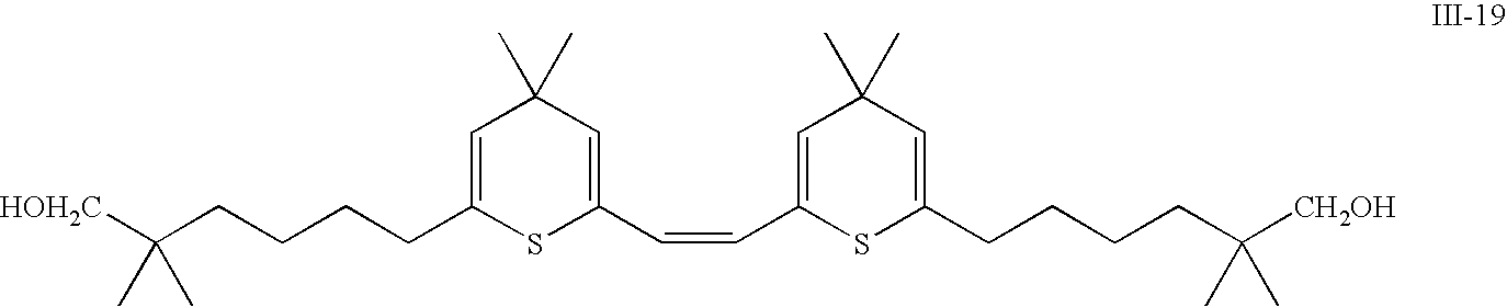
[HOH2C]C(CCCCC1=CC(C)(C)C=C(C=CC2=CC(C)(C)C=C(CCCCC([CH2OH])(C)C)S2)S1)(C)C
